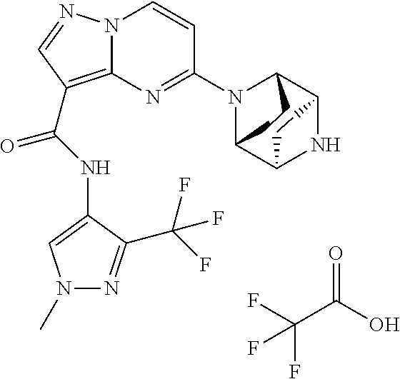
FC(C(O)=O)(F)F.N(C(=O)C1=C2N(N=C1)C=CC(N1C3C4NC(C1CC3)CC4)=N2)C1=CN(C)N=C1C(F)(F)F
